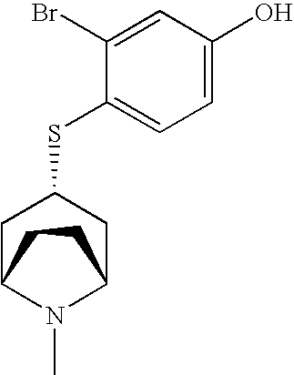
C1C2N(C)C(CC1SC1=CC=C(O)C=C1Br)CC2
